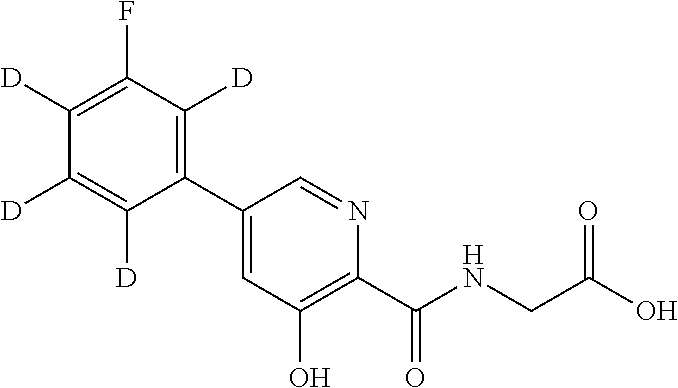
C1(C2=C([D])C(F)=C([D])C([D])=C2[D])=CC(O)=C(C(NCC(O)=O)=O)N=C1
